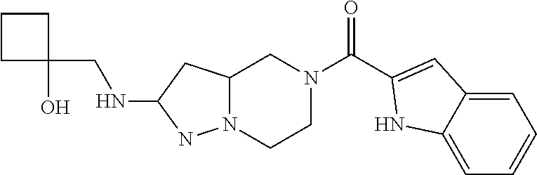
C12N(CCN(C(=O)C3=CC4=CC=CC=C4N3)C1)NC(NCC1(O)CCC1)C2
